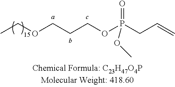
CCOCCCOP(CC=C)(=O)OC
